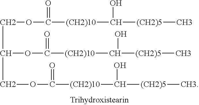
C(OC(=O)[(CH2)10]C(O)[(CH2)5]C)C(COC([(CH2)10]C(O)[(CH2)5]C)=O)OC(=O)[(CH2)10]C(O)[(CH2)5]C
